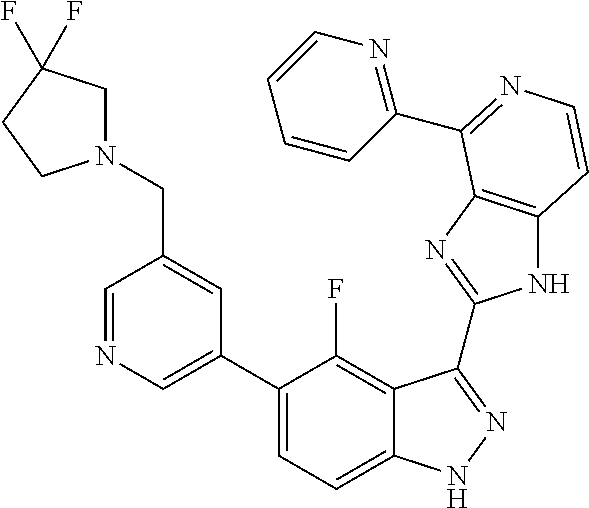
C1=C(C2=CC=C3C(=C2F)C(C2=NC4=C(N2)C=CN=C4C2=NC=CC=C2)=NN3)C=C(CN2CC(F)(F)CC2)C=N1
